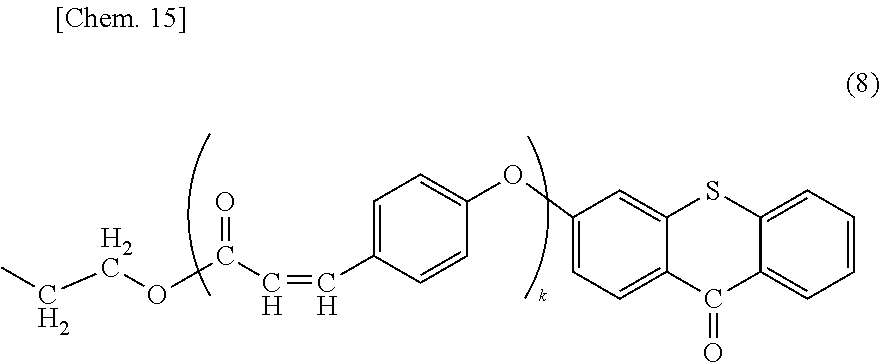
C(COC(C=CC1=CC=C(OC2=CC=C3C(=C2)SC2=CC=CC=C2C3=O)C=C1)=O)C
